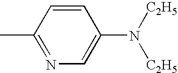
N1=C(C)C=CC(N([C2H5])[C2H5])=C1
